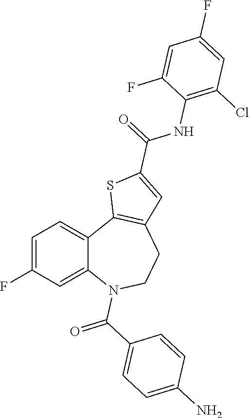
C1=C(F)C=C2C(=C1)C1=C(CCN2C(C2=CC=C(N)C=C2)=O)C=C(C(=O)NC2=C(Cl)C=C(F)C=C2F)S1
